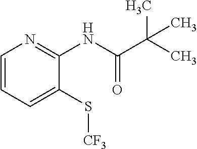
C1=CC=C(S[CF3])C(NC(C(C)(C)C)=O)=N1
